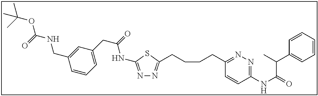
N1=C(NC(CC2=CC=CC(CNC(OC(C)(C)C)=O)=C2)=O)SC(CCCCC2=NN=C(NC(=O)C(C)C3=CC=CC=C3)C=C2)=N1
